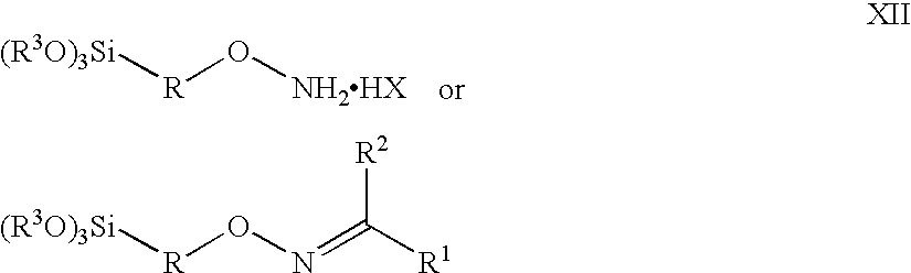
[(R3O)3Si][R]O[NH2HX].[R](ON=C([R1])[R2])[(R3O)3Si]
